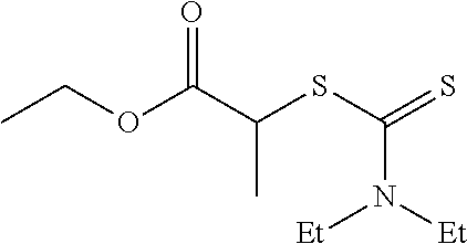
S(C(=S)N([Et])[Et])C(C(OCC)=O)C
